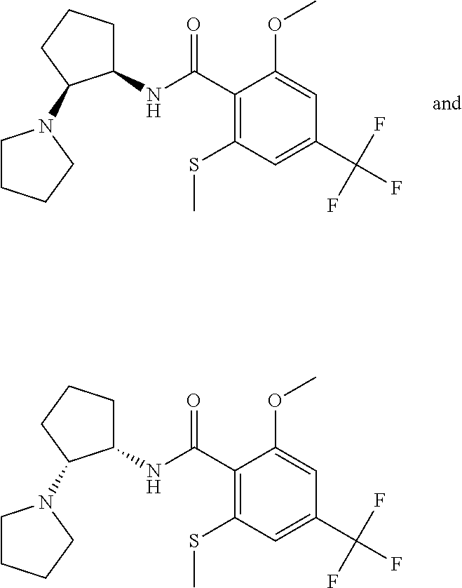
C1(C(=O)NC2CCCC2N2CCCC2)=C(SC)C=C(C(F)(F)F)C=C1OC.C1(C(=O)NC2CCCC2N2CCCC2)=C(SC)C=C(C(F)(F)F)C=C1OC
